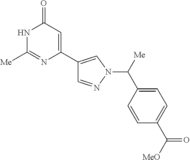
C1=NN(C([Me])C2=CC=C(C([MeO])=O)C=C2)C=C1C1=CC(=O)NC([Me])=N1
